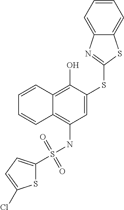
C1(S(NC2=C3C(=C(O)C(SC4=NC5=CC=CC=C5S4)=C2)C=CC=C3)(=O)=O)=CC=C(Cl)S1
